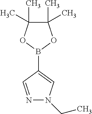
C1(C)(C)C(C)(C)OB(C2=CN(CC)N=C2)O1
